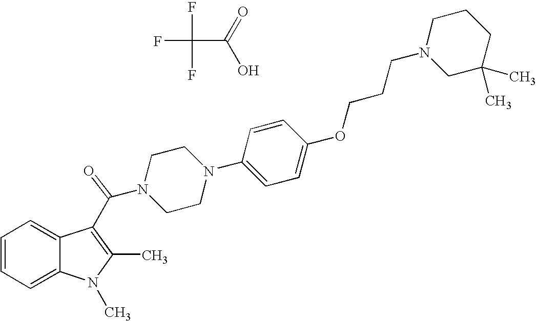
C1=CC=C2C(=C1)N(C)C(C)=C2C(N1CCN(C2=CC=C(OCCCN3CC(C)(C)CCC3)C=C2)CC1)=O.FC(F)(C(O)=O)F
